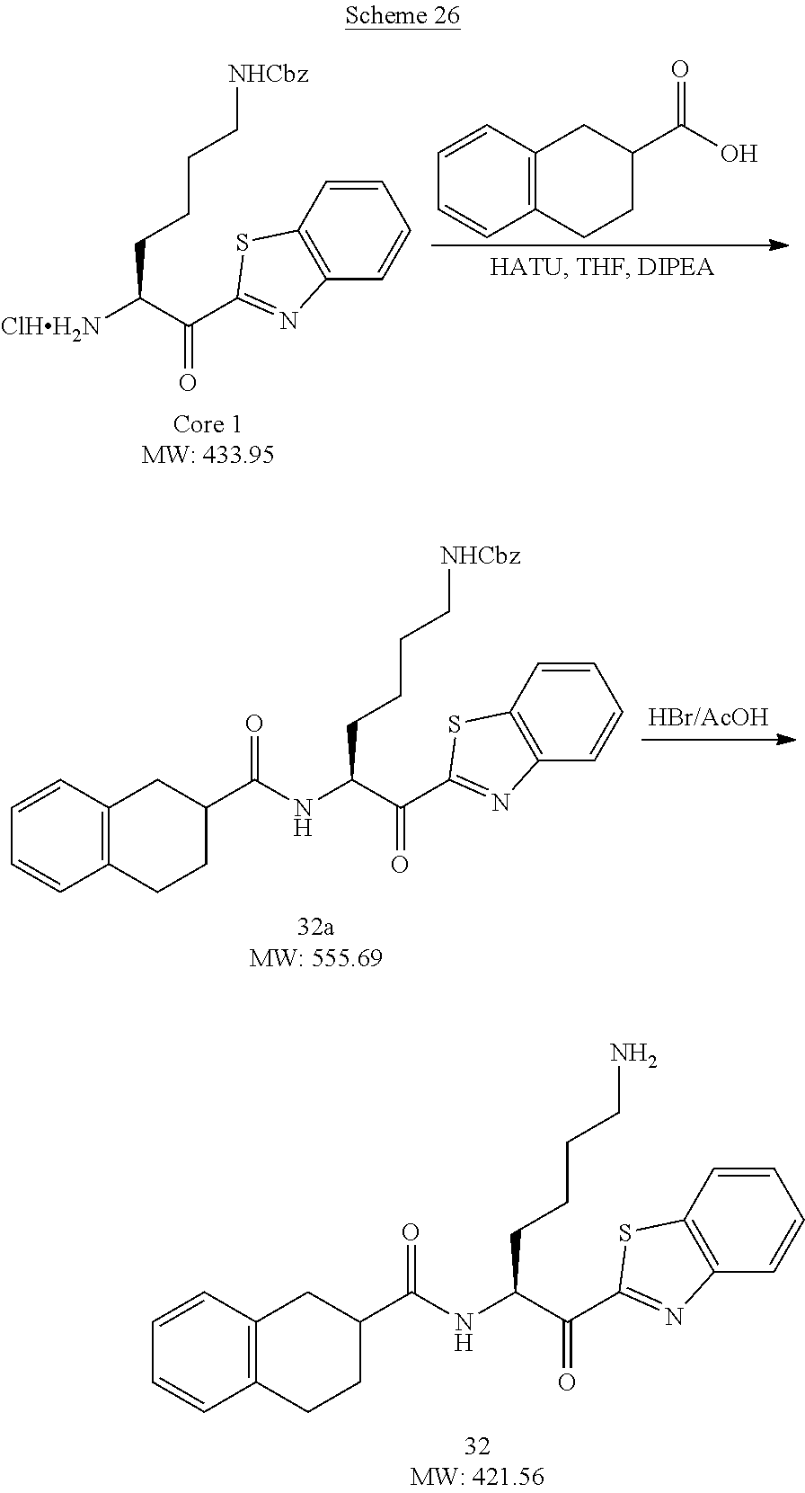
C12=C(CCC(C(O)=O)C1)C=CC=C2.C1=CC=CC2=C1SC(C(=O)C([ClHH2N])CCCC[NHCbz])=N2.C1=CC=CC2=C1SC(C(=O)C(NC(C1CC3=C(CC1)C=CC=C3)=O)CCCC[NHCbz])=N2.C1=CC=CC2=C1SC(C(=O)C(NC(C1CC3=C(CC1)C=CC=C3)=O)CCCCN)=N2
